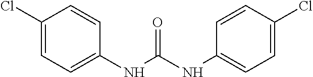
C1(Cl)=CC=C(NC(NC2=CC=C(Cl)C=C2)=O)C=C1
